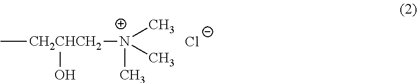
C[CH2CHCH2]([N+](C)(C)C)O.[Cl-]
